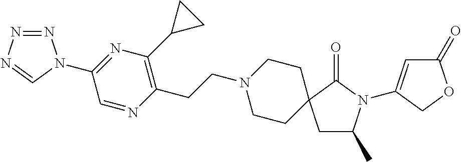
C1(N2N=NN=C2)=NC(C2CC2)=C(CCN2CCC3(CC2)CC(C)N(C2=CC(=O)OC2)C3=O)N=C1
